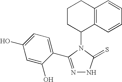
N1=C(C2=CC=C(O)C=C2O)N(C2C3=C(CCC2)C=CC=C3)C(=S)N1
